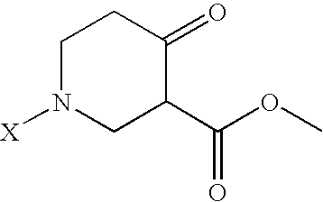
C1N([X])CC(C(=O)OC)C(=O)C1
